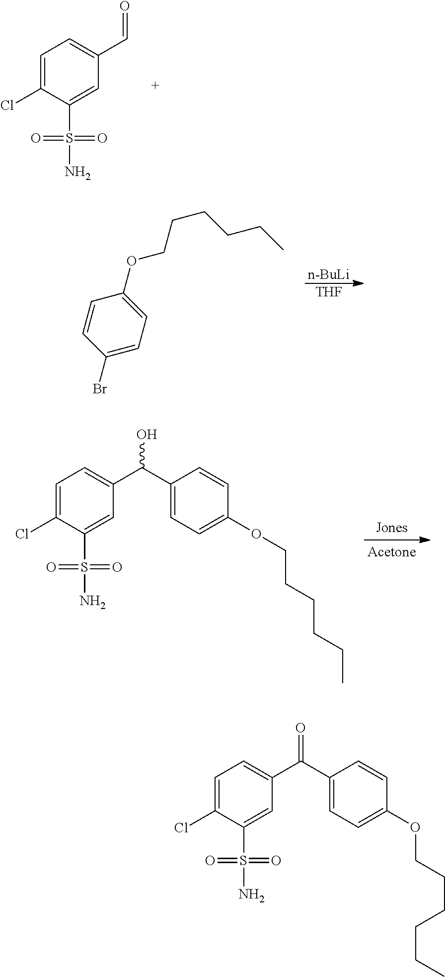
C1=C(Cl)C(S(=O)(=O)N)=CC(C=O)=C1.[n-BuLi].[THF].C1=CC(Br)=CC=C1OCCCCCC.C1=C(Cl)C(S(=O)(=O)N)=CC(C(C2=CC=C(OCCCCCC)C=C2)O)=C1.C1=C(Cl)C(S(=O)(=O)N)=CC(C(C2=CC=C(OCCCCCC)C=C2)=O)=C1
